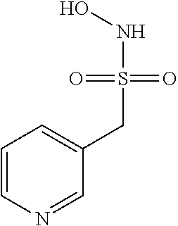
C1=CN=CC(CS(NO)(=O)=O)=C1
